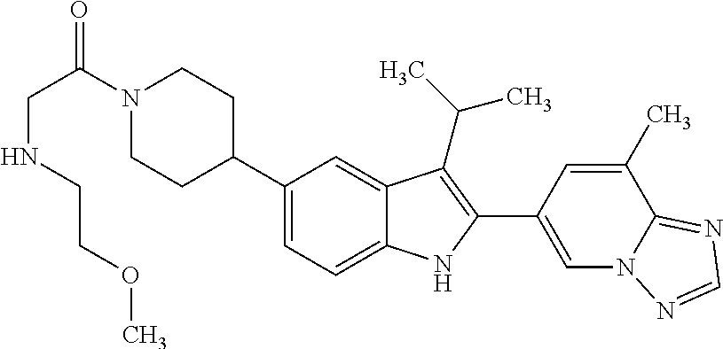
C(NCCOC)C(N1CCC(C2=CC=C3C(=C2)C(C(C)C)=C(C2=CN4C(=NC=N4)C(C)=C2)N3)CC1)=O
